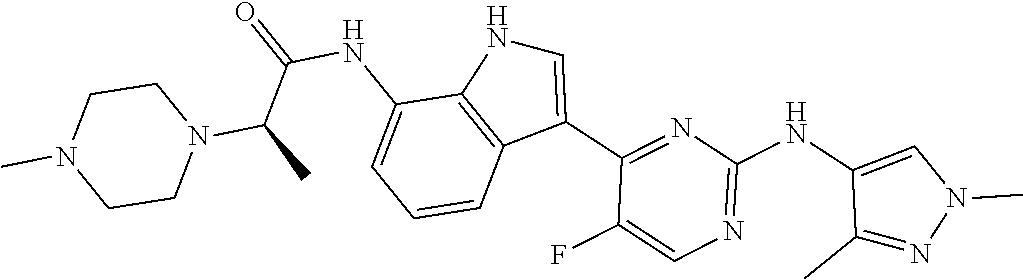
N1=C(NC2=CN(C)N=C2C)N=C(C2=CNC3=C2C=CC=C3NC(=O)C(C)N2CCN(C)CC2)C(F)=C1
